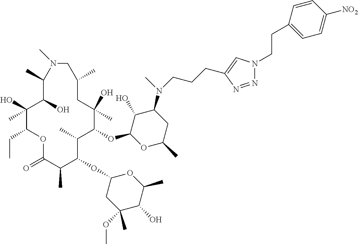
C1(O)C(OC2C(C)C(OC3CC(OC)(C)C(O)C(C)O3)C(C)C(=O)OC(CC)C(O)(C)C(O)C(C)N(C)CC(C)CC2(O)C)OC(C)CC1N(C)CCCC1=CN(CCC2=CC=C([NO2])C=C2)N=N1
